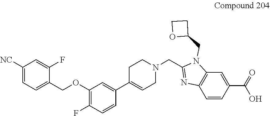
C1(COC2=C(F)C=CC(C3=CCN(CC4=NC5=C(N4CC4CCO4)C=C(C(=O)O)C=C5)CC3)=C2)=CC=C([NC])C=C1F
